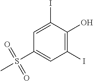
C1(S(C)(=O)=O)=CC(I)=C(O)C(I)=C1
